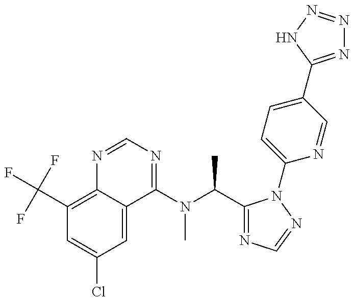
C1(C(F)(F)F)=C2C(=CC(Cl)=C1)C(N(C(C1=NC=NN1C1=CC=C(C3=NN=NN3)C=N1)C)C)=NC=N2
